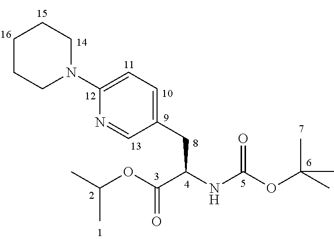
C1(CC(NC(OC(C)(C)C)=O)C(OC(C)C)=O)=CC=C(N2CCCCC2)N=C1
